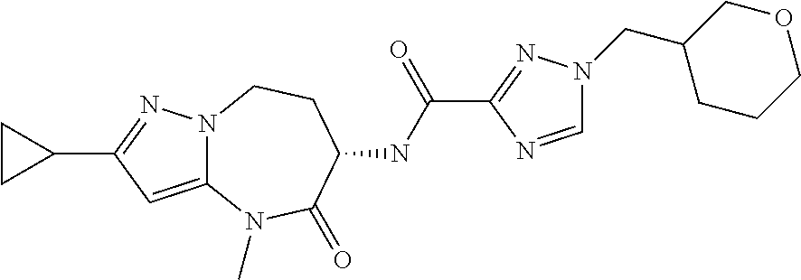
N12C(=CC(C3CC3)=N1)N(C)C(=O)C(NC(C1=NN(CC3CCCOC3)C=N1)=O)CC2
